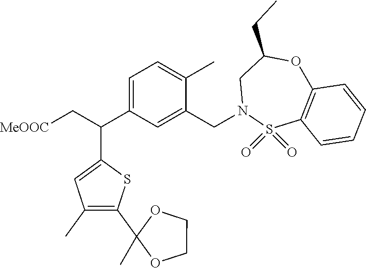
C1=C(C(C2=CC(C)=C(C3(C)OCCO3)S2)C[MeOOC])C=C(CN2S(=O)(=O)C3=C(OC(CC)C2)C=CC=C3)C(C)=C1
